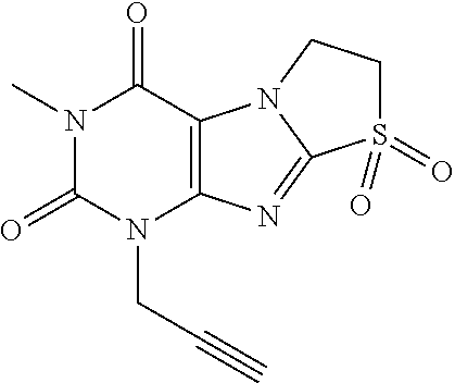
N1(C)C(=O)N(CC#C)C2=C(C1=O)N1C(=N2)S(=O)(=O)CC1
